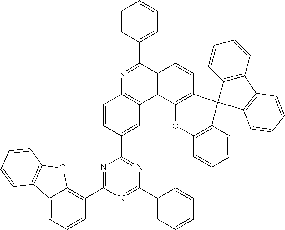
N1=C(C2=C3C(=CC=C2)C2=C(O3)C=CC=C2)N=C(C2=CC=CC=C2)N=C1C1=CC2=C(C=C1)N=C(C1=CC=CC=C1)C1=C2C2=C(C=C1)C1(C3=C(O2)C=CC=C3)C2=C(C3=C1C=CC=C3)C=CC=C2
